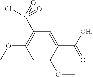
C1=C(OC)C(C([OH])=O)=CC(S(=O)(=O)Cl)=C1OC
